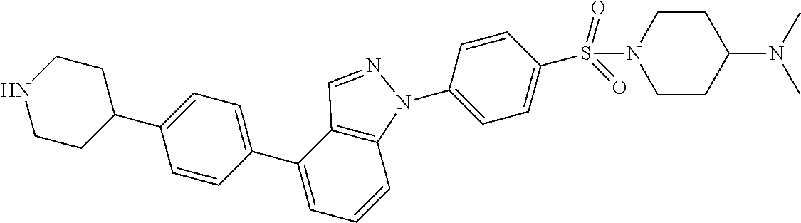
C1CC(C2=CC=C(C3=CC=CC4=C3C=NN4C3=CC=C(S(=O)(=O)N4CCC(N(C)C)CC4)C=C3)C=C2)CCN1
